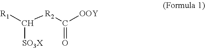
[R1]C([R2]C([OOY])=O)[SO3X]
